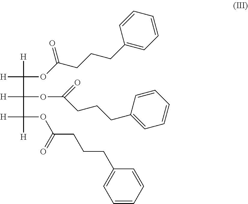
[H]C([H])(C(OC(CCCC1=CC=CC=C1)=O)([H])C(OC(CCCC1=CC=CC=C1)=O)([H])[H])OC(CCCC1=CC=CC=C1)=O
